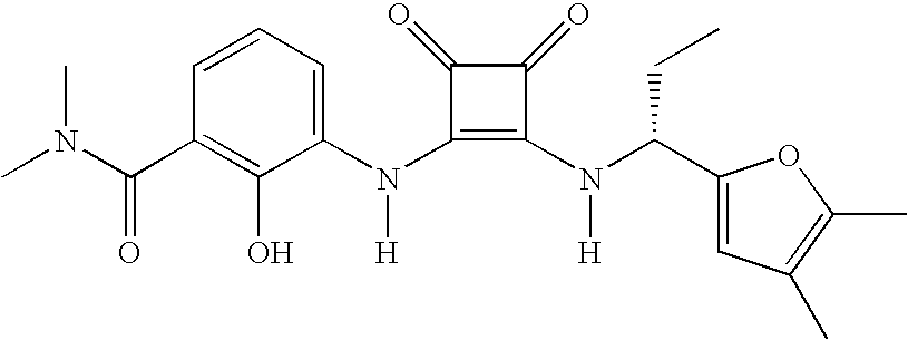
C(C1=C(O)C(N(C2=C(N(C(C3=CC(C)=C(C)O3)CC)[H])C(=O)C2=O)[H])=CC=C1)(=O)N(C)C
